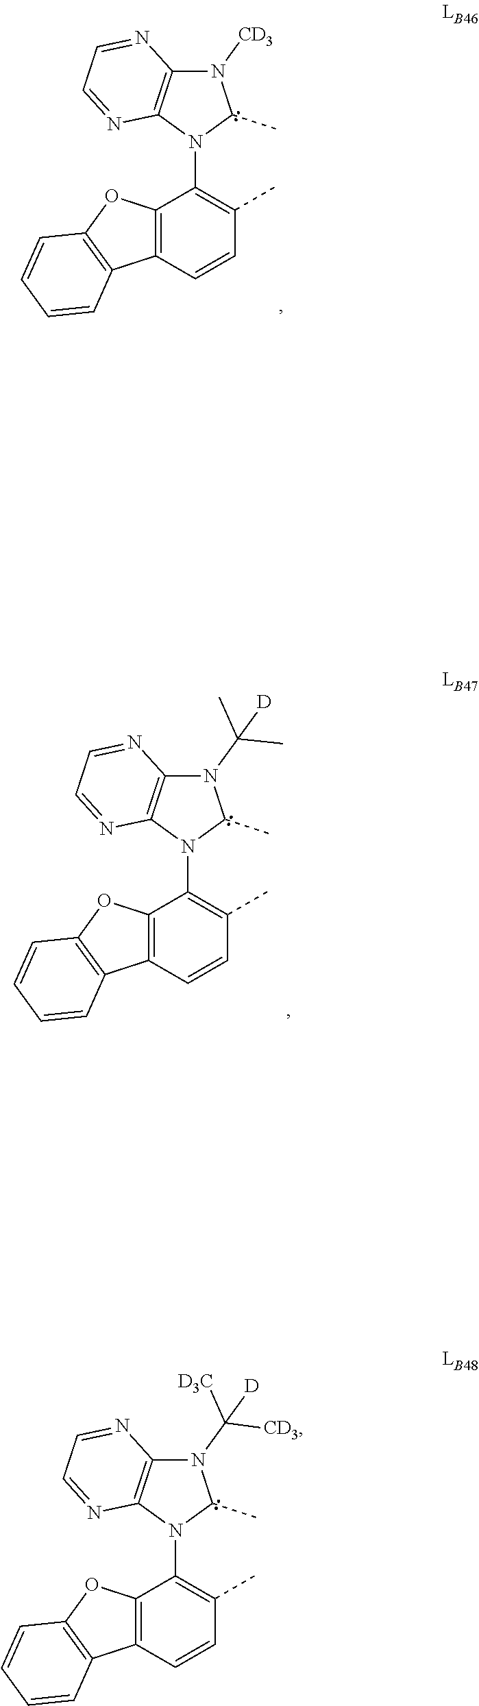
N1([CD3])C2=C(N(C3=C(C)C=CC4=C3OC3=C4C=CC=C3)C1C)N=CC=N2.N1(C(C)(C)[D])C2=C(N(C3=C(C)C=CC4=C3OC3=C4C=CC=C3)C1C)N=CC=N2.N1(C([D3C])([CD3])[D])C2=C(N(C3=C(C)C=CC4=C3OC3=C4C=CC=C3)C1C)N=CC=N2
